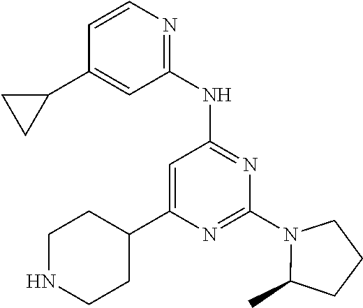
N1=C(N2C(C)CCC2)N=C(NC2=NC=CC(C3CC3)=C2)C=C1C1CCNCC1
